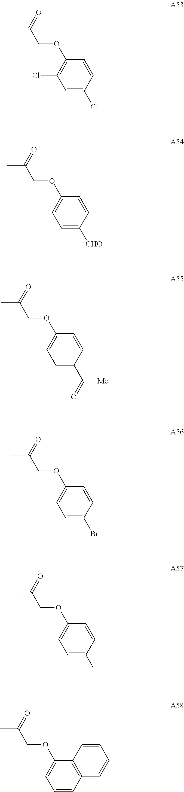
CC(COC1=C(Cl)C=C(Cl)C=C1)=O.CC(COC1=CC=C([CHO])C=C1)=O.CC(COC1=CC=C(C(=O)[Me])C=C1)=O.CC(COC1=CC=C(Br)C=C1)=O.CC(COC1=CC=C(I)C=C1)=O.CC(COC1=CC=CC2=C1C=CC=C2)=O
